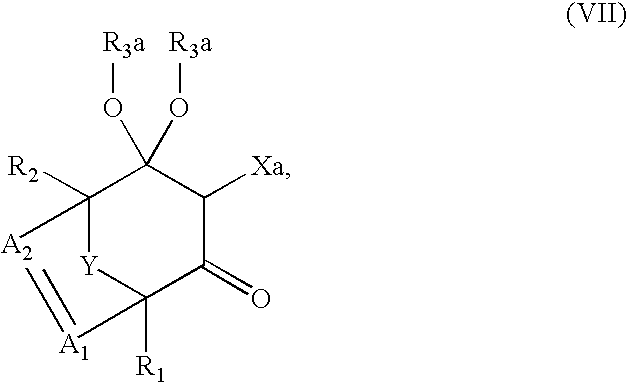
C1([Xa])C(=O)C2([R1])[Y]C([R2])(C1(O[R3a])O[R3a])[A2]=[A1]2
